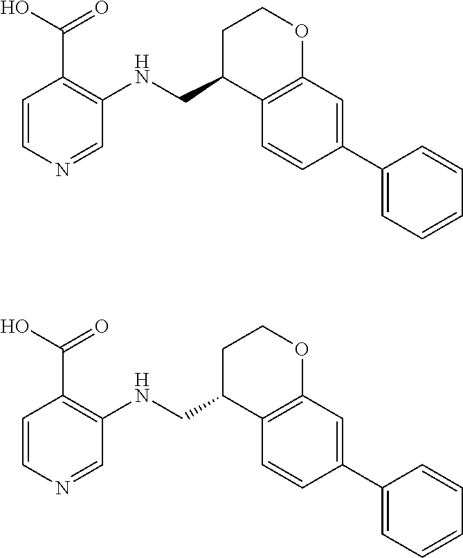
C1=CN=CC(NCC2C3=C(OCC2)C=C(C2=CC=CC=C2)C=C3)=C1C(O)=O.C1=CN=CC(NCC2C3=C(OCC2)C=C(C2=CC=CC=C2)C=C3)=C1C(O)=O
